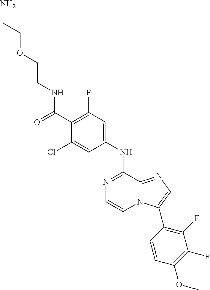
C(C1=C(F)C=C(NC2=NC=CN3C2=NC=C3C2=C(F)C(F)=C(OC)C=C2)C=C1Cl)(=O)NCCOCCN
